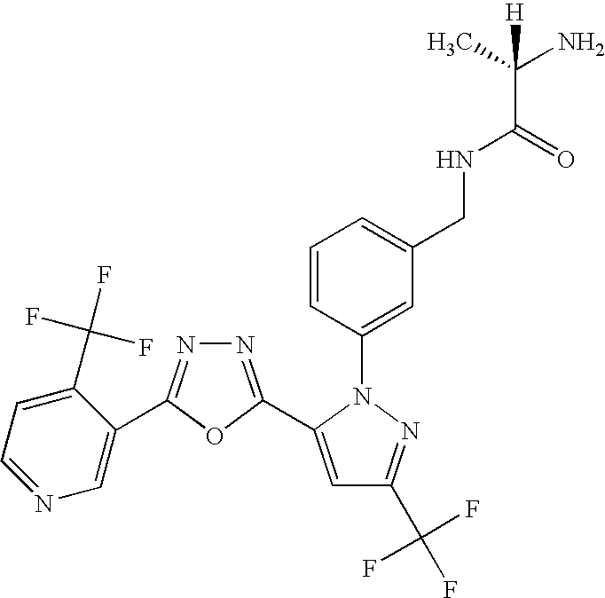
N1=C(C2=CC(C(F)(F)F)=NN2C2=CC(CNC(C(C)(N)[H])=O)=CC=C2)OC(C2=CN=CC=C2C(F)(F)F)=N1
